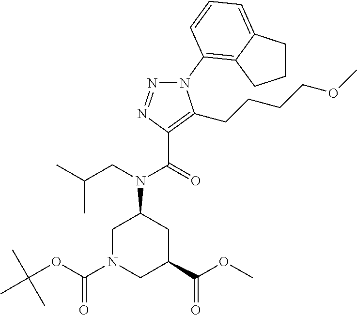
C(=O)(N(CC(C)C)C1CN(C(OC(C)(C)C)=O)CC(C(OC)=O)C1)C1=C(CCCCOC)N(C2=C3C(=CC=C2)CCC3)N=N1
